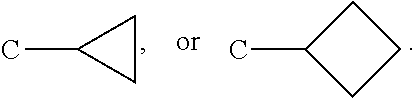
CC1CCC1.CC1CC1
